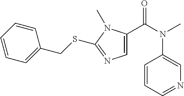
C1=C(C(N(C)C2=CN=CC=C2)=O)N(C)C(SCC2=CC=CC=C2)=N1
